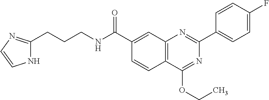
C1(C(NCCCC2=NC=CN2)=O)=CC2=C(C=C1)C(OCC)=NC(C1=CC=C(F)C=C1)=N2
